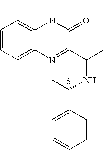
C1=CC=C2C(=C1)N(C)C(=O)C(C(C)NC(C)C1=CC=CC=C1)=N2.S
